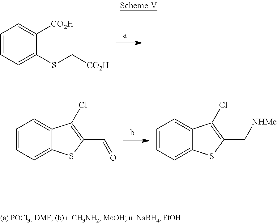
C1=CC=C(SC[CO2H])C([CO2H])=C1.C1=CC=C2C(=C1)C(Cl)=C(C=O)S2.C1=CC=C2C(=C1)C(Cl)=C(C[NHMe])S2
